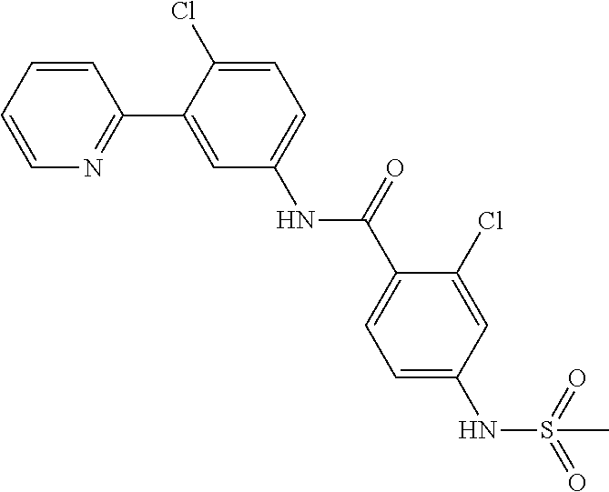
C1=CC=CN=C1C1=CC(NC(C2=CC=C(NS(=O)(=O)C)C=C2Cl)=O)=CC=C1Cl
